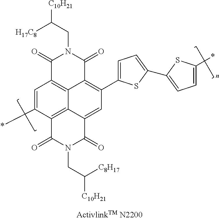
C1=C(*)C2=C3C4=C1C(=O)N(CC([H17C8])[C10H21])C(=O)C4=C(C1=CC=C(C4=CC=C(*)S4)S1)C=C3C(=O)N(CC([C10H21])[C8H17])C2=O
